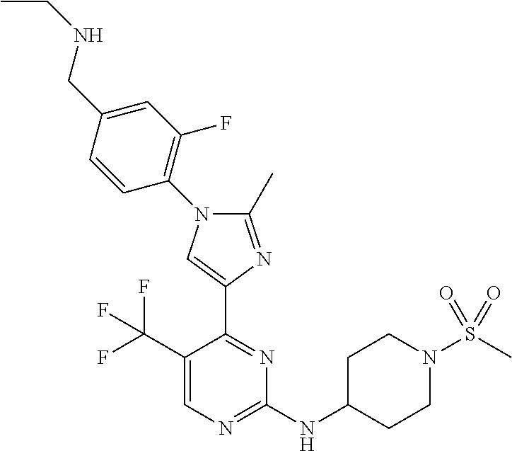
C1(C(F)(F)F)=CN=C(NC2CCN(S(C)(=O)=O)CC2)N=C1C1=CN(C2=C(F)C=C(CNCC)C=C2)C(C)=N1
